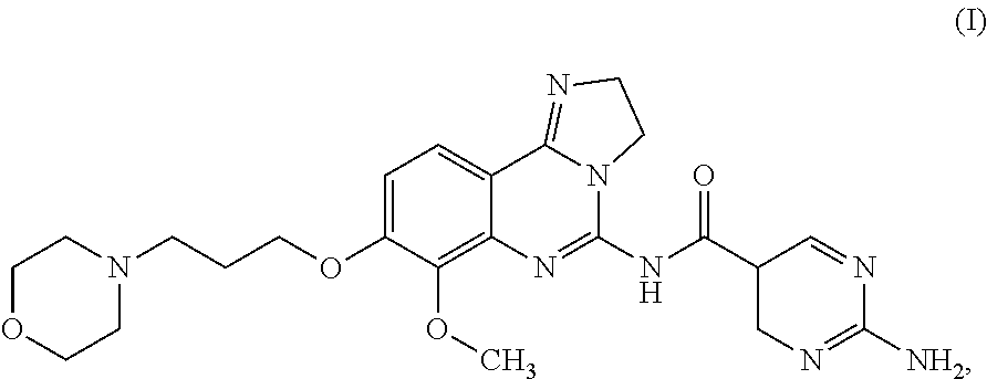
C1=C(OCCCN2CCOCC2)C(OC)=C2C(=C1)C1=NCCN1C(NC(C1CN=C([NH2])N=C1)=O)=N2
